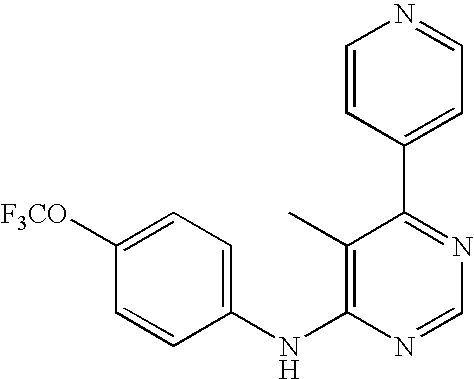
C1(NC2=C(C)C(C3=CC=NC=C3)=NC=N2)=CC=C([F3CO])C=C1
